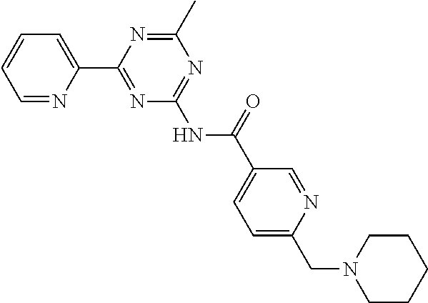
C1=NC(C2=NC(NC(C3=CC=C(CN4CCCCC4)N=C3)=O)=NC(C)=N2)=CC=C1
